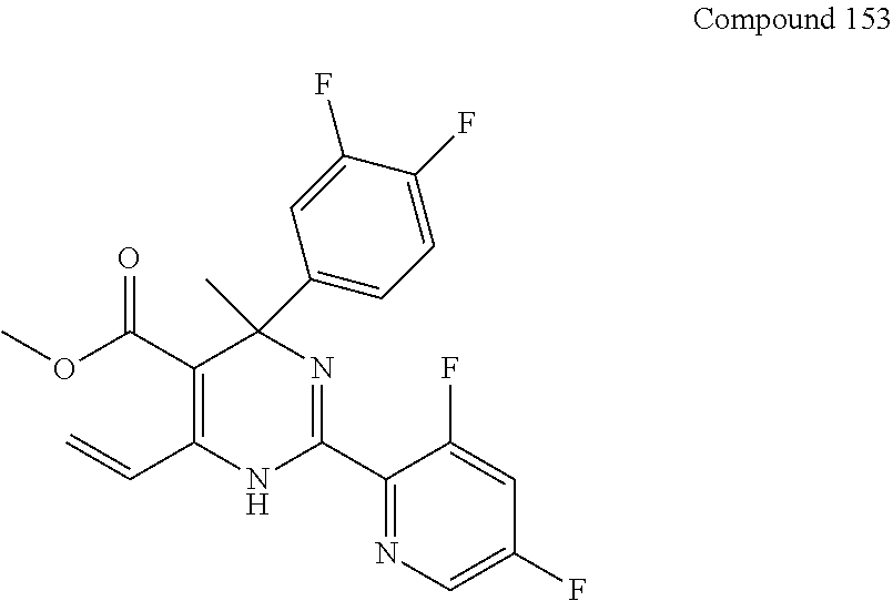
C1(C2=CC=C(F)C(F)=C2)(C)C(C(OC)=O)=C(C=C)NC(C2=NC=C(F)C=C2F)=N1
